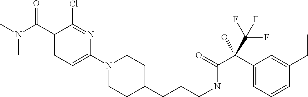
C1(N2CCC(CCCNC(=O)C(C3=CC=CC(CC)=C3)(C(F)(F)F)O)CC2)=CC=C(C(N(C)C)=O)C(Cl)=N1
